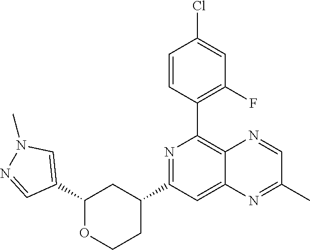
C1(C2=CN(C)N=C2)OCCC(C2=NC(C3=C(F)C=C(Cl)C=C3)=C3C(=C2)N=C(C)C=N3)C1
